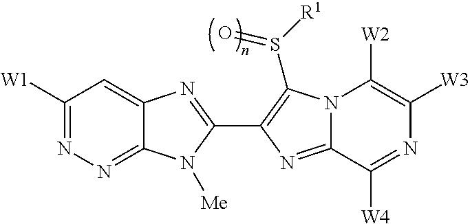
C12=NN=C([W1])C=C1N=C(C1=C(S([R1])=O)N3C(=N1)C([W4])=NC([W3])=C3[W2])N2[Me]
